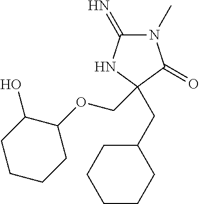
N1(C)C(=N)NC(CC2CCCCC2)(COC2C(O)CCCC2)C1=O
